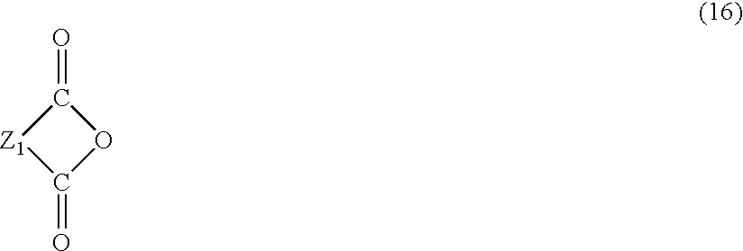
C1(=O)[Z1]C(=O)O1
